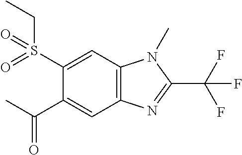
C12=C(C=C(S(CC)(=O)=O)C(C(C)=O)=C1)N(C)C(C(F)(F)F)=N2
